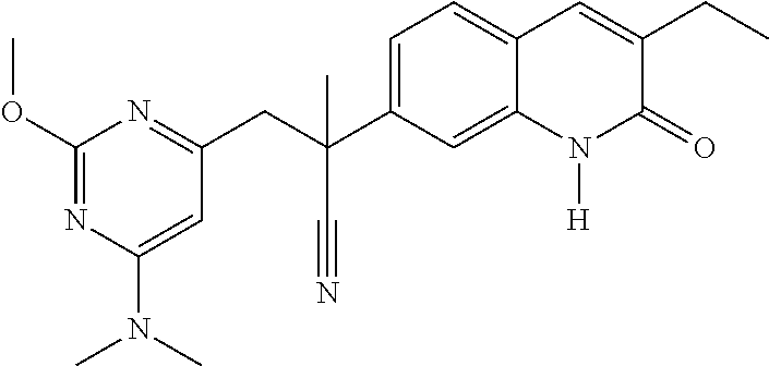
C(C1=CC=C2C(=C1)N([H])C(=O)C(CC)=C2)(CC1=NC(OC)=NC(N(C)C)=C1)(C#N)C
